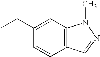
CCC1=CC2=C(C=C1)C=NN2C
